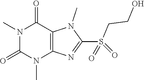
N1(C)C(=O)N(C)C2=C(C1=O)N(C)C(S(=O)(=O)CCO)=N2
